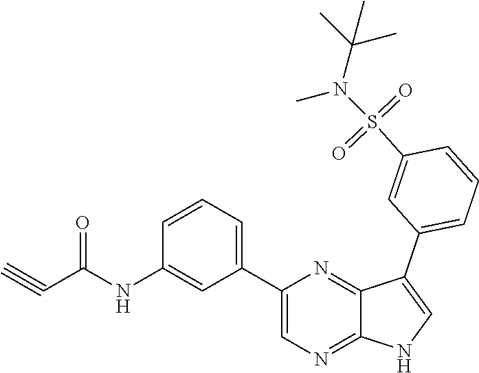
C#CC(NC1=CC(C2=CN=C3C(=N2)C(C2=CC=CC(S(N(C)C(C)(C)C)(=O)=O)=C2)=CN3)=CC=C1)=O
